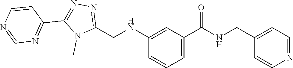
C1(CNC2=CC(C(=O)NCC3=CC=NC=C3)=CC=C2)=NN=C(C2=NC=NC=C2)N1C
